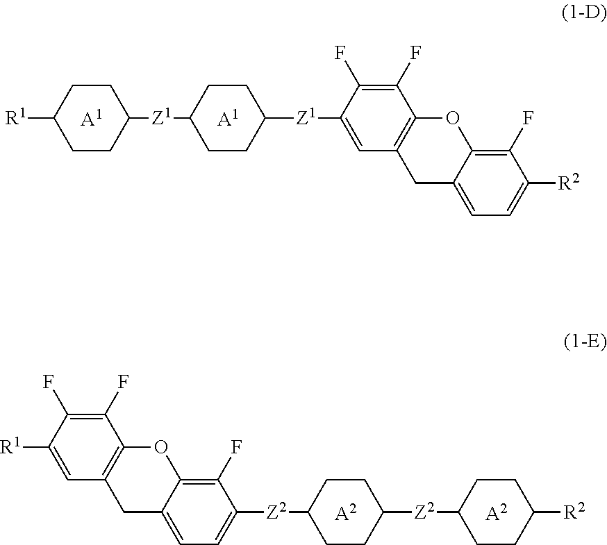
[A1].[A1].[R1]C1CCC([Z1]C2CCC([Z1]C3=CC4=C(OC5=C(F)C([R2])=CC=C5C4)C(F)=C3F)CC2)CC1.[A2].[A2].FC1=C(F)C([R1])=CC2=C1OC1=C(F)C([Z2]C3CCC([Z2]C4CCC([R2])CC4)CC3)=CC=C1C2
